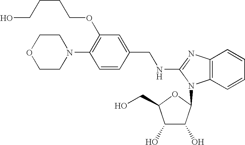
C1(N2CCOCC2)=C(OCCCCO)C=C(CNC2=NC3=C(C=CC=C3)N2C2C(O)C(O)C(CO)O2)C=C1
